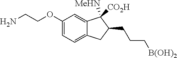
C1(OCCN)=CC=C2C(=C1)C([MeHN])([CO2H])C(CCC[B(OH)2])C2
